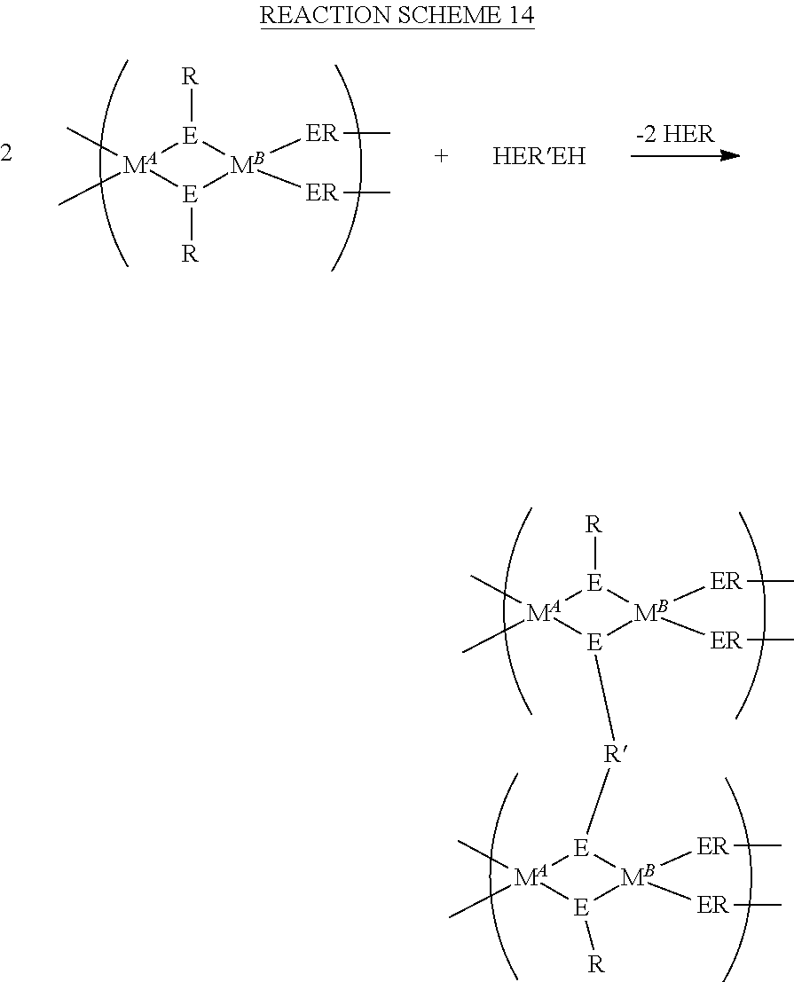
[R][E]1[MB]([ER]C)([ER]C)[E]([R])[MA]1(C)C.[R][E]1[MB]([ER]C)([ER]C)[E]([R][E]2[MB]([ER]C)([ER]C)[E]([R])[MA]2(C)C)[MA]1(C)C
